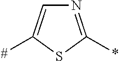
N1=C(*)SC([#])=C1
